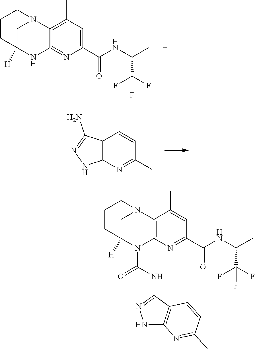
C12=C(C)C=C(C(NC(C)C(F)(F)F)=O)N=C1NC1([H])CN2CCC1.C12=C(N=C(C)C=C1)NN=C2N.C12=C(N=C(C(NC(C)C(F)(F)F)=O)C=C1C)N(C(NC1=NNC3=C1C=CC(C)=N3)=O)C1([H])CN2CCC1
